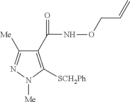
[SCH2Ph]C1=C(C(=O)NOCC=C)C([Me])=NN1[Me]
